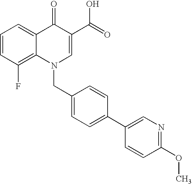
C12=C(F)C=CC=C1C(=O)C(C(=O)O)=CN2CC1=CC=C(C2=CN=C(OC)C=C2)C=C1
